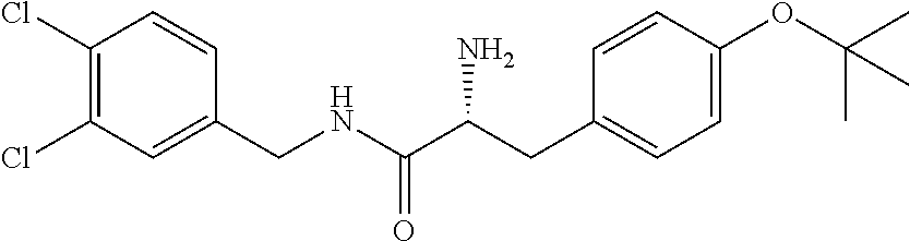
C1(Cl)=C(Cl)C=C(CNC(C(CC2=CC=C(OC(C)(C)C)C=C2)N)=O)C=C1
